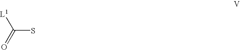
[L1]C(S)=O
